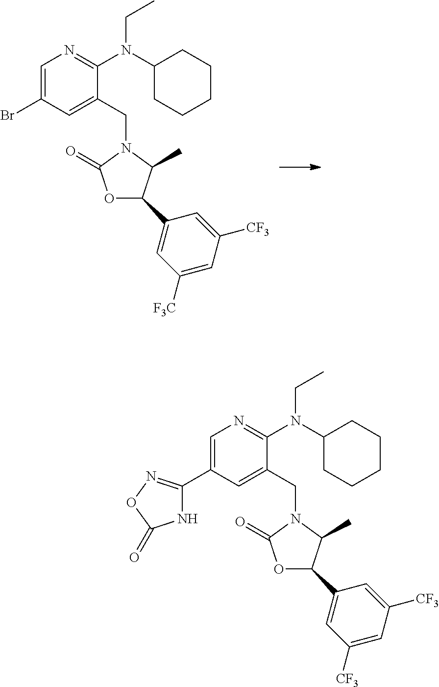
O1C(C2=CC([F3C])=CC([CF3])=C2)C(C)N(CC2=CC(Br)=CN=C2N(C2CCCCC2)CC)C1=O.O1C(=O)N(CC2=CC(C3=NOC(=O)N3)=CN=C2N(C2CCCCC2)CC)C(C)C1C1=CC([CF3])=CC([CF3])=C1
